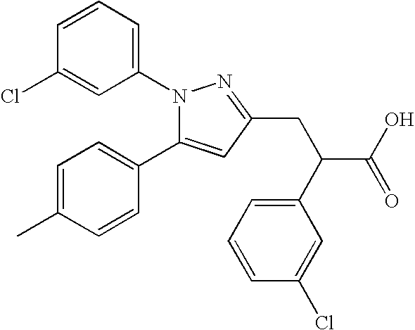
N1(C2=CC=CC(Cl)=C2)C(C2=CC=C(C)C=C2)=CC(CC(C2=CC=CC(Cl)=C2)C(O)=O)=N1
